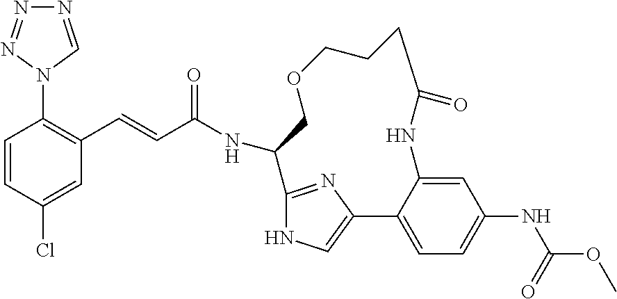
C(C(NC1C2=NC(=CN2)C2=CC=C(NC(OC)=O)C=C2NC(=O)CCCOC1)=O)=CC1=C(N2C=NN=N2)C=CC(Cl)=C1
